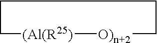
[(Al(R25)]1[O)n+2]CCCC1
